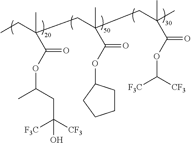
CCC(CC(C)(C(OC1CCCC1)=O)CC(C)(C)C(OC([F3C])[CF3])=O)(C)C(OC(C)CC([CF3])([F3C])O)=O
